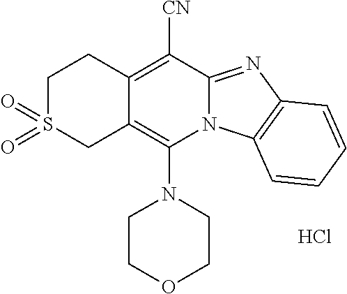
Cl.N1(C2=C3C(=C([CN])C4=NC5=C(N24)C=CC=C5)CCS(=O)(=O)C3)CCOCC1
